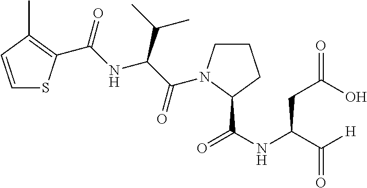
C(=O)(NC(C(C)C)C(=O)N1CCCC1C(NC(C([H])=O)CC(=O)O)=O)C1=C(C)C=CS1
